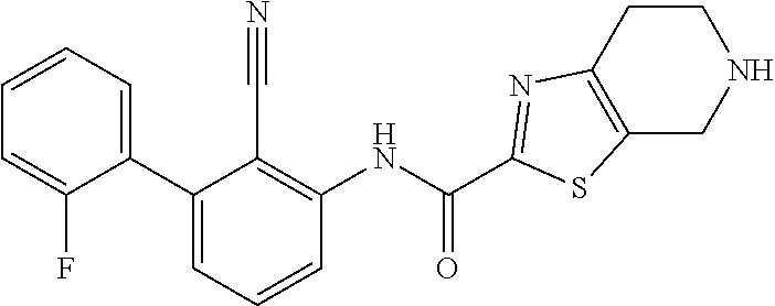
C1(C2=CC=CC(NC(=O)C3=NC4=C(CNCC4)S3)=C2C#N)=CC=CC=C1F
